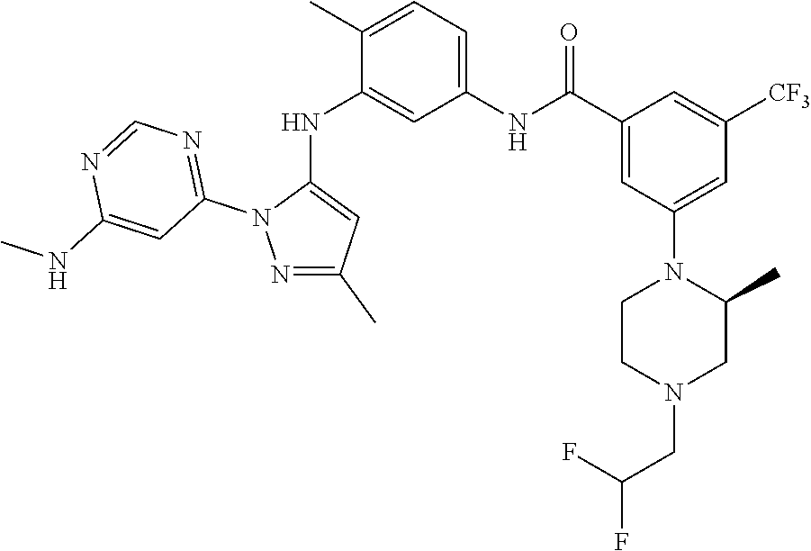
C1(C)=CC=C(NC(C2=CC(N3CCN(CC(F)F)CC3C)=CC([CF3])=C2)=O)C=C1NC1=CC(C)=NN1C1=NC=NC(NC)=C1
